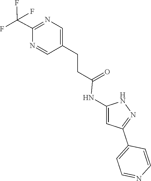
N1C(NC(=O)CCC2=CN=C(C(F)(F)F)N=C2)=CC(C2=CC=NC=C2)=N1
